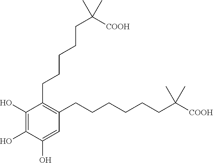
C1(CCCCCC([COOH])(C)C)=C(CCCCCCC([COOH])(C)C)C=C(O)C(O)=C1O
